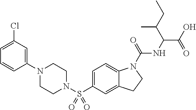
C1(N2CCN(S(C3=CC=C4C(=C3)CCN4C(=O)NC(C(O)=O)C(CC)C)(=O)=O)CC2)=CC(Cl)=CC=C1
